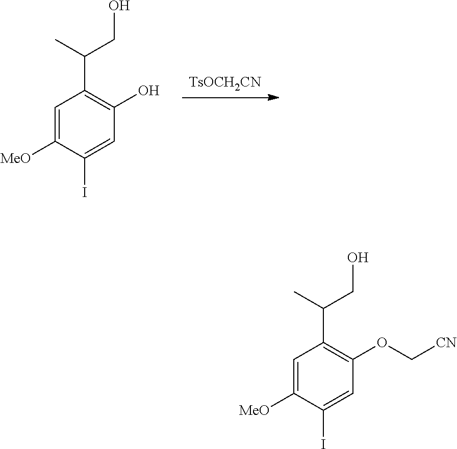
C1=C([MeO])C(I)=CC(OC[CN])=C1C(CO)C.[TsOCH2CN].C1=C([MeO])C(I)=CC(O)=C1C(CO)C
